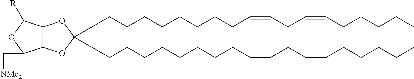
C(CCCCCCCC=CCC=CCCCCC)C1(CCCCCCCCC=CCC=CCCCCC)OC2C(O1)C(C[NMe2])OC2[R]
